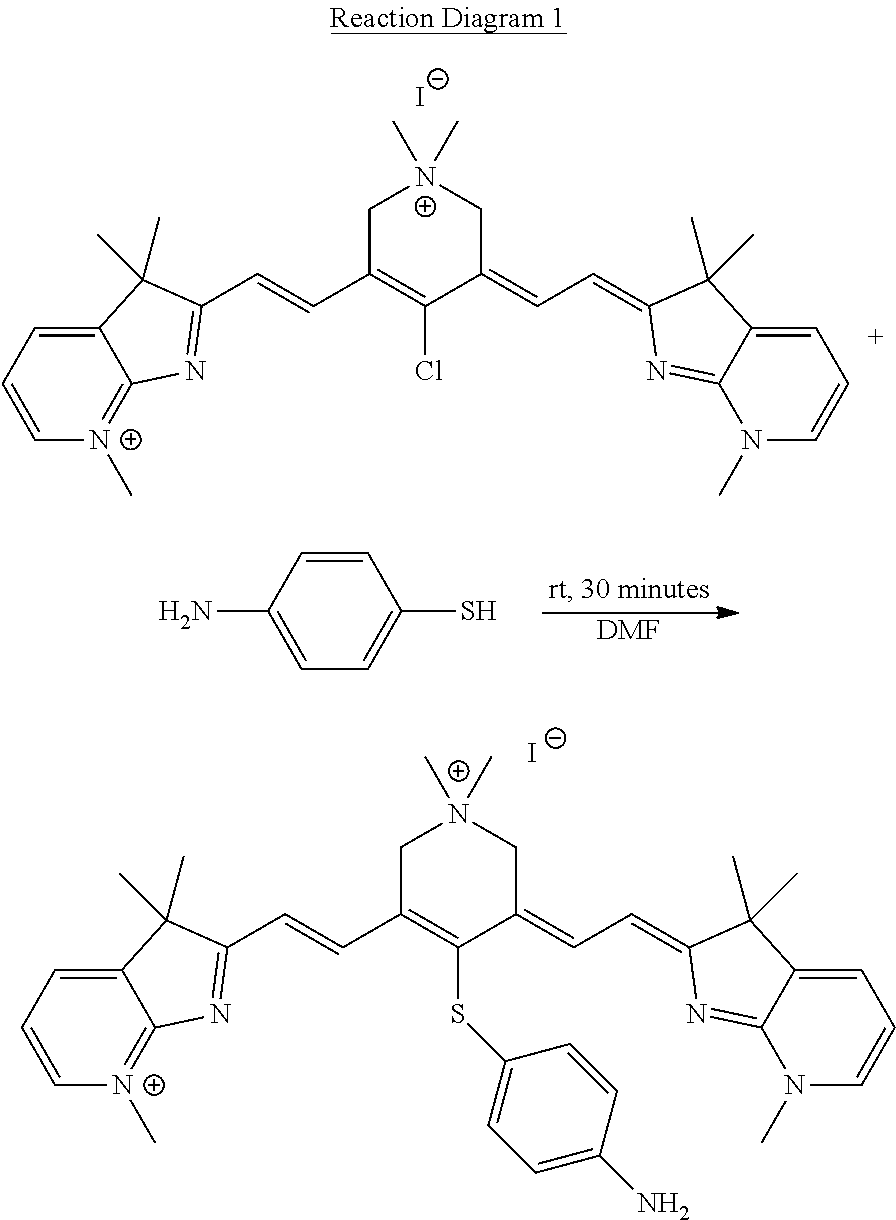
[I-].[N+]1(C)(C)CC(C=CC2=NC3=[N+](C)C=CC=C3C2(C)C)=C(Cl)C(=CC=C2N=C3N(C)C=CC=C3C2(C)C)C1.[DMF].C1=CC(N)=CC=C1S.[I-].N1(C)(C)CC(C=CC2=NC3=[N+](C)C=CC=C3C2(C)C)=C(SC2=CC=C(N)C=C2)C(=CC=C2N=C3N(C)C=CC=C3C2(C)C)C1
